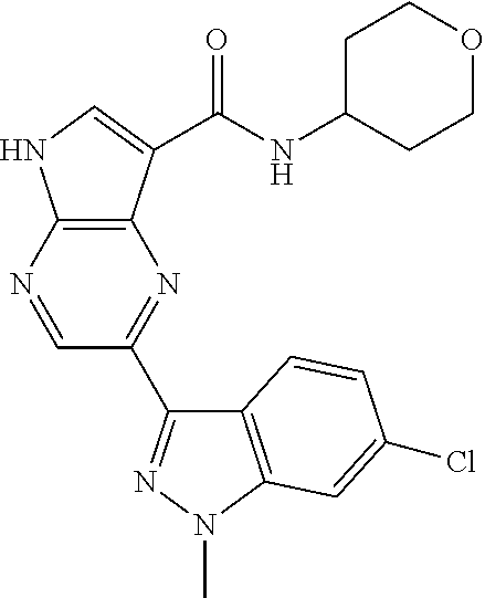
C12=C(N=CC(C3=NN(C)C4=C3C=CC(Cl)=C4)=N1)NC=C2C(=O)NC1CCOCC1
